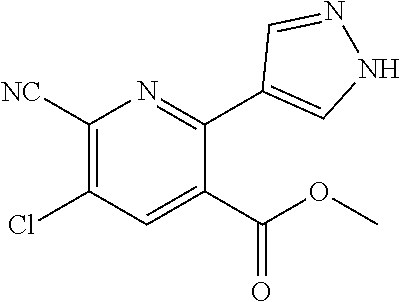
C1(Cl)=C([NC])N=C(C2=CNN=C2)C(C(OC)=O)=C1
